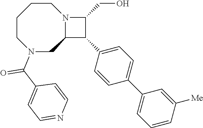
C1CCCN(C(C2=CC=NC=C2)=O)CC2N1C(CO)C2C1=CC=C(C2=CC=CC([Me])=C2)C=C1
